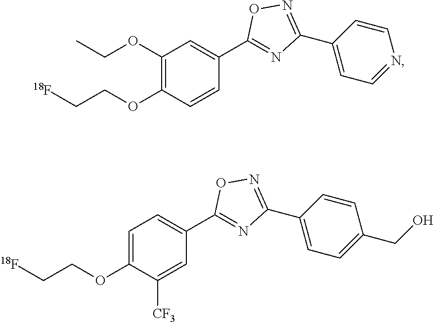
C1(OCC)=C(OCC[18F])C=CC(C2=NC(C3=CC=NC=C3)=NO2)=C1.C1=C(OCC[18F])C([CF3])=CC(C2=NC(C3=CC=C(CO)C=C3)=NO2)=C1
